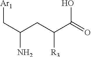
[Ar1]CC(N)CC(C(=O)O)[R3]
